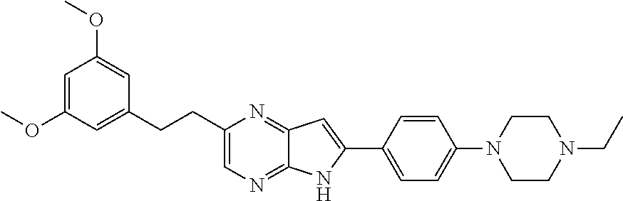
C1=C(OC)C=C(CCC2=CN=C3C(=N2)C=C(C2=CC=C(N4CCN(CC)CC4)C=C2)N3)C=C1OC
